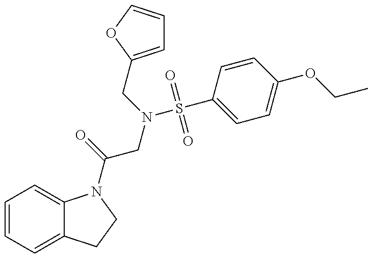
C1=CC=C2C(=C1)N(C(CN(CC1=CC=CO1)S(C1=CC=C(OCC)C=C1)(=O)=O)=O)CC2
